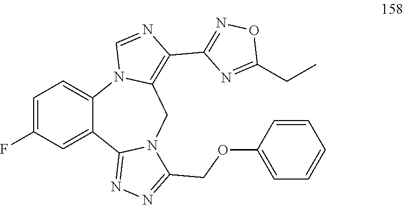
C1=C(F)C=C2C(=C1)N1C(=C(C3=NOC(CC)=N3)N=C1)CN1C2=NN=C1COC1=CC=CC=C1
